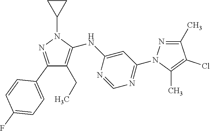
C1(C)=NN(C2=NC=NC(NC3=C(CC)C(C4=CC=C(F)C=C4)=NN3C3CC3)=C2)C(C)=C1Cl
